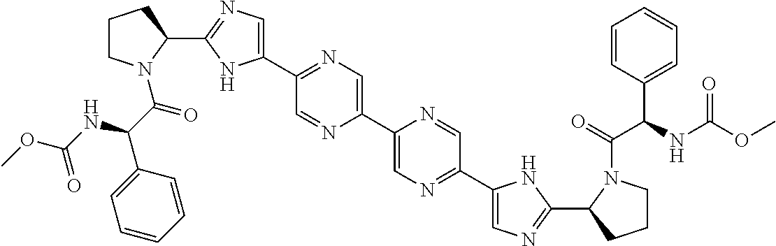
C1(C2N(C(C(C3=CC=CC=C3)NC(OC)=O)=O)CCC2)=NC=C(C2=NC=C(C3=CN=C(C4=CN=C(C5CCCN5C(C(C5=CC=CC=C5)NC(OC)=O)=O)N4)C=N3)N=C2)N1
